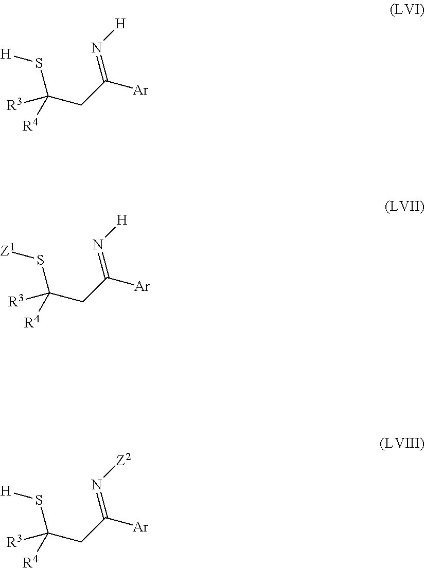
[R4]C(CC([Ar])=N[H])([R3])S[H].[R4]C(CC([Ar])=N[H])([R3])S[Z1].[R4]C(CC([Ar])=N[Z2])([R3])S[H]
